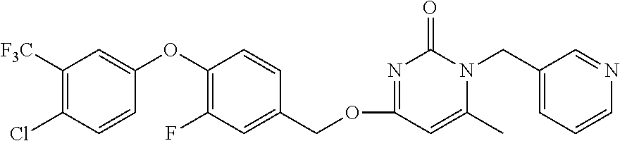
C1([F3C])=C(Cl)C=CC(OC2=C(F)C=C(COC3=NC(=O)N(CC4=CC=CN=C4)C(C)=C3)C=C2)=C1
